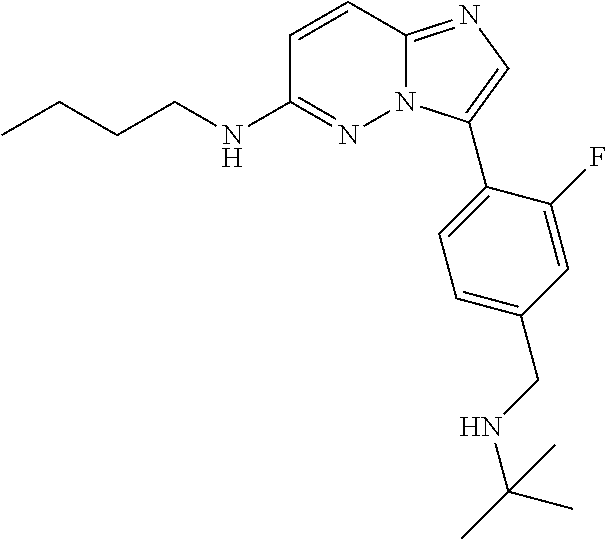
C1=CC2=NC=C(C3=CC=C(CNC(C)(C)C)C=C3F)N2N=C1NCCCC
